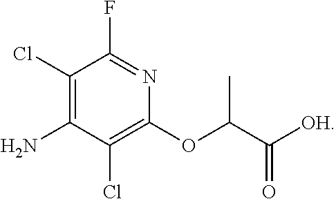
C1(Cl)=C(N)C(Cl)=C(OC(C([OH])=O)C)N=C1F
